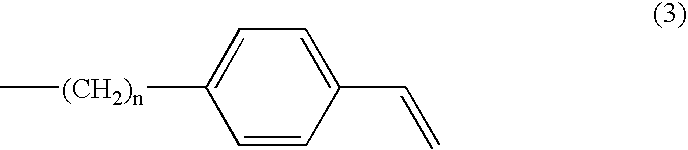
C1=CC(C=C)=CC=C1[(CH2)n]C
